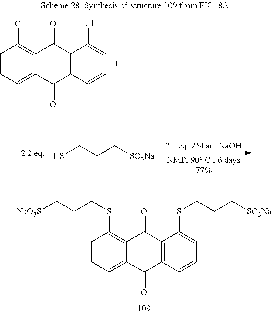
C1=CC=C2C(=C1Cl)C(=O)C1=C(C2=O)C=CC=C1Cl.SCCC[SO3Na].C1=CC=C2C(=C1SCCC[NaO3S])C(=O)C1=C(C2=O)C=CC=C1SCCC[SO3Na]
